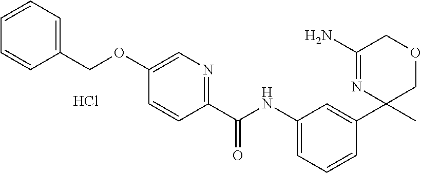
C1(C(=O)NC2=CC=CC(C3(C)COCC(N)=N3)=C2)=NC=C(OCC2=CC=CC=C2)C=C1.Cl
